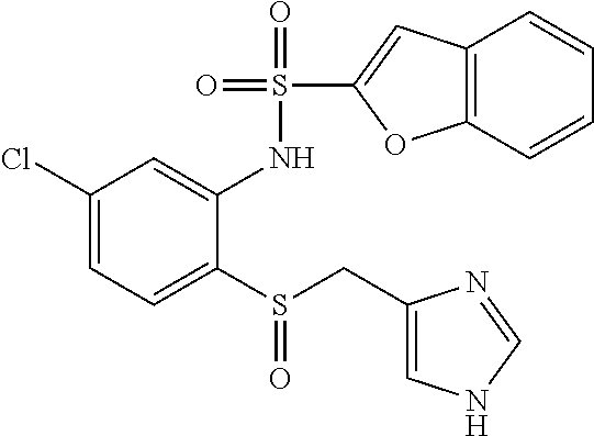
C1(Cl)=CC=C(S(CC2=CNC=N2)=O)C(NS(=O)(=O)C2=CC3=C(O2)C=CC=C3)=C1
